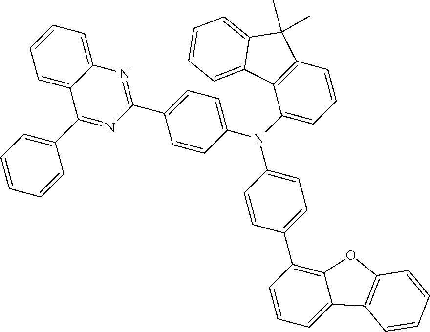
C1=CC(N(C2=CC=CC3=C2C2=CC=CC=C2C3(C)C)C2=CC=C(C3=C4C(=CC=C3)C3=C(O4)C=CC=C3)C=C2)=CC=C1C1=NC2=CC=CC=C2C(C2=CC=CC=C2)=N1
